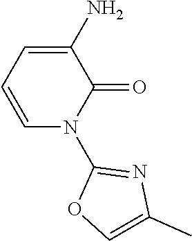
C1(N)=CC=CN(C2=NC(C)=CO2)C1=O
